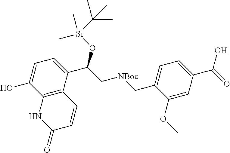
C12=C(C(C(C[NBoc]CC3=CC=C(C(=O)O)C=C3OC)O[Si](C)(C)C(C)(C)C)=CC=C1O)C=CC(=O)N2
